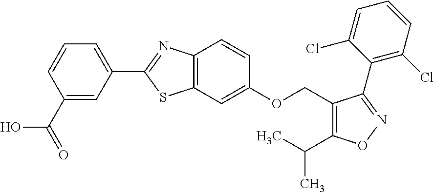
C12=C(C=C(OCC3=C(C(C)C)ON=C3C3=C(Cl)C=CC=C3Cl)C=C1)SC(C1=CC=CC(C(=O)O)=C1)=N2
